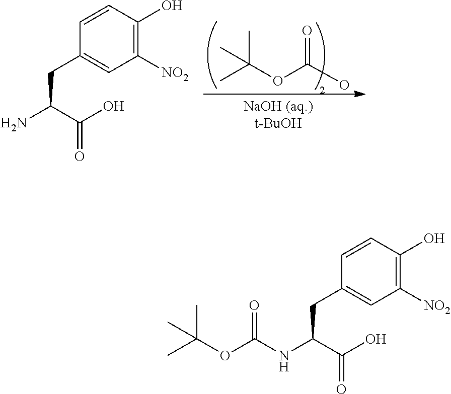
O=C(O)OC(C)(C)C.C1([NO2])=C(O)C=CC(CC(N)C(O)=O)=C1.C1([NO2])=C(O)C=CC(CC(NC(OC(C)(C)C)=O)C(O)=O)=C1
